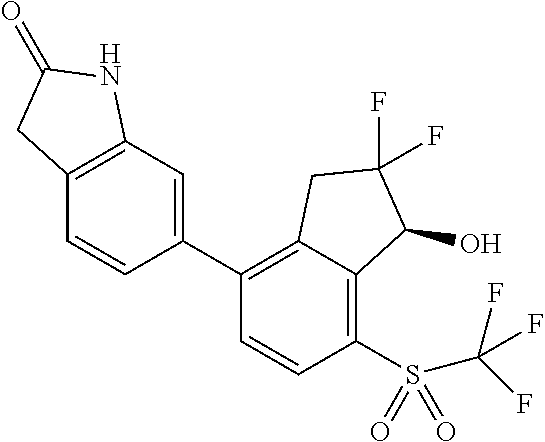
C1(C2=CC3=C(C=C2)CC(=O)N3)=C2C(=C(S(C(F)(F)F)(=O)=O)C=C1)C(O)C(F)(F)C2
